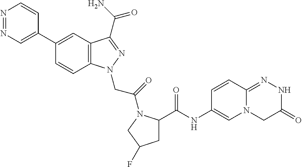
N1=NC=C(C2=CC3=C(C=C2)N(CC(=O)N2C(C(=O)NC4=CN5C(=NNC(=O)C5)C=C4)CC(F)C2)N=C3C(N)=O)C=C1
